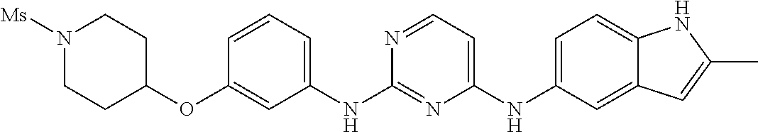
C1(OC2CCN([Ms])CC2)=CC(NC2=NC(NC3=CC=C4C(=C3)C=C(C)N4)=CC=N2)=CC=C1
